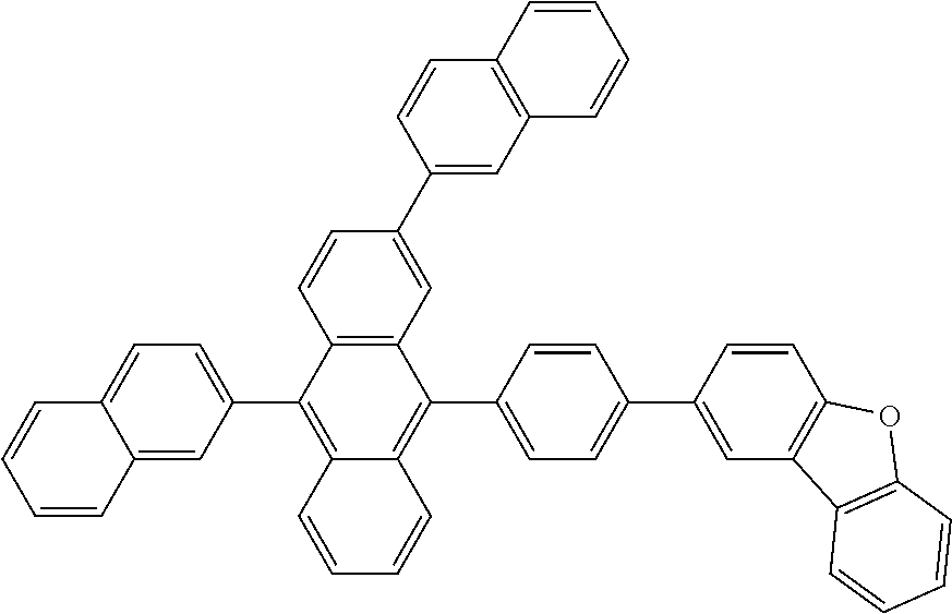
C1=CC2=C(C=C1C1=CC3=C(C=C1)C=CC=C3)C(C1=CC=C(C3=CC4=C(C=C3)OC3=C4C=CC=C3)C=C1)=C1C(=C2C2=CC=C3C(=C2)C=CC=C3)C=CC=C1
